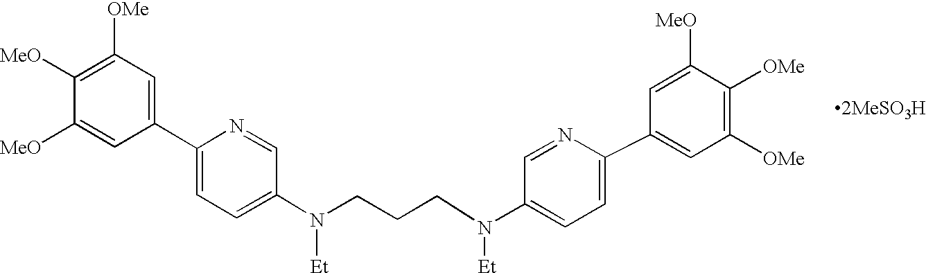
N(CCCN(C1=CC=C(C2=CC([OMe])=C([OMe])C([MeO])=C2)N=C1)[Et])(C1=CC=C(C2=CC([OMe])=C([MeO])C([MeO])=C2)N=C1)[Et]
